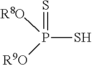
P(S)([R8O])([R9O])=S
